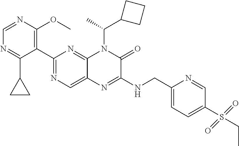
C1(C2=NC=C3C(=N2)N(C(C)C2CCC2)C(=O)C(NCC2=CC=C(S(CC)(=O)=O)C=N2)=N3)=C(OC)N=CN=C1C1CC1
